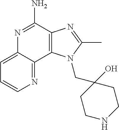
C12=C(C(N)=NC3=CC=CN=C13)N=C(C)N2CC1(O)CCNCC1
